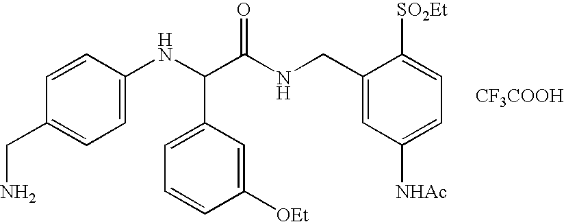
C1=C(NC(C(NCC2=CC([NHAc])=CC=C2[SO2Et])=O)C2=CC=CC([OEt])=C2)C=CC(CN)=C1.[CF3COOH]
